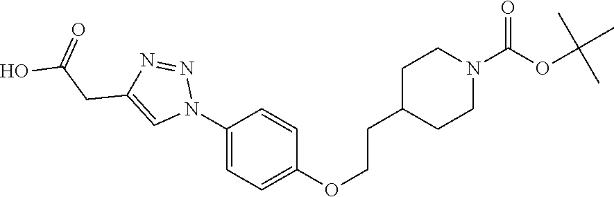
C1(N2N=NC(CC(O)=O)=C2)=CC=C(OCCC2CCN(C(OC(C)(C)C)=O)CC2)C=C1
